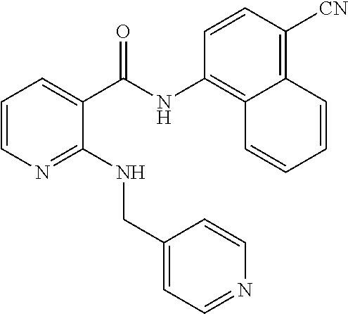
C1=CN=C(NCC2=CC=NC=C2)C(C(NC2=C3C(=C([CN])C=C2)C=CC=C3)=O)=C1
